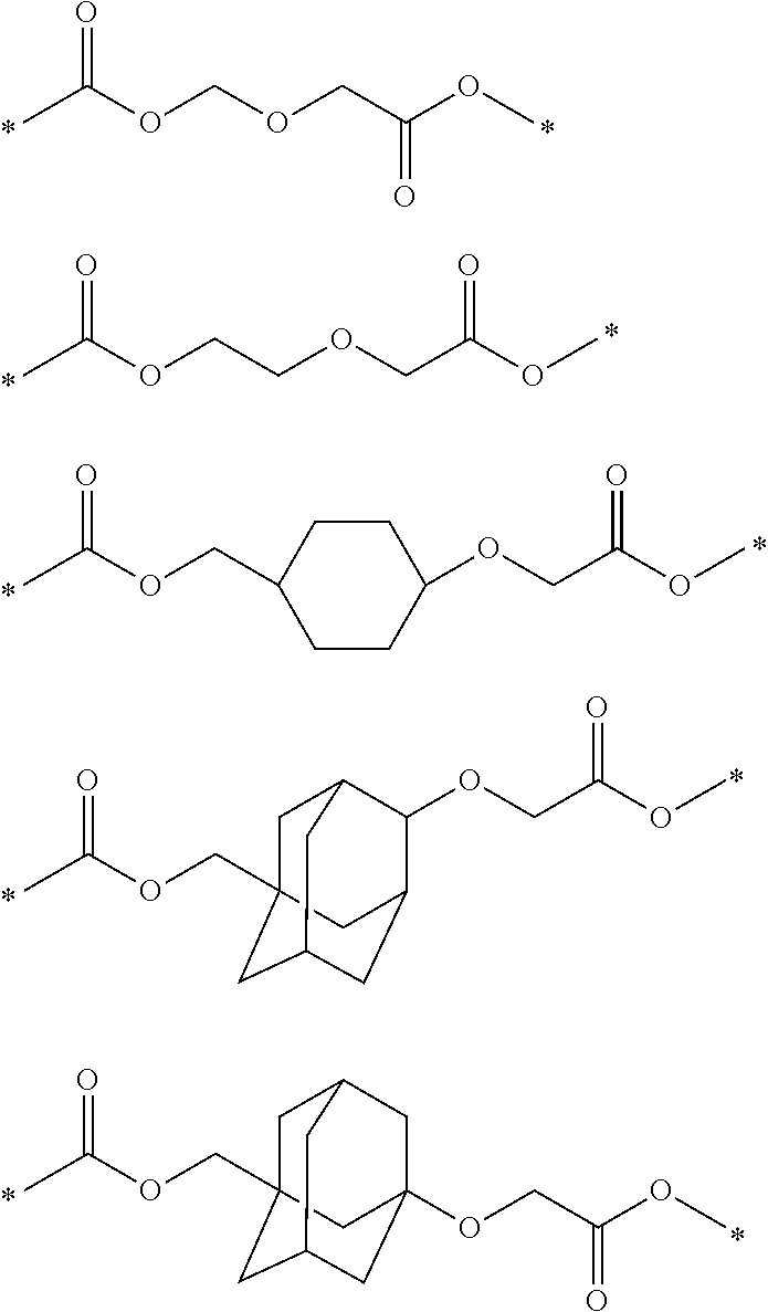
CC(OCOCC(OC)=O)=O.CC(OCCOCC(OC)=O)=O.CC(OCC1CCC(OCC(OC)=O)CC1)=O.CC(OCC12CC3C(OCC(OC)=O)C(CC(C1)C3)C2)=O.CC(OCC12CC3CC(OCC(OC)=O)(CC(C1)C3)C2)=O
